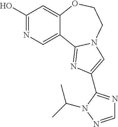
C1(O)=NC=C2C(=C1)OCCN1C2=NC(C2=NC=NN2C(C)C)=C1
